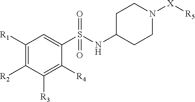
C1([R1])=C([R2])C([R3])=C([R4])C(S(NC2CCN([X][R5])CC2)(=O)=O)=C1
